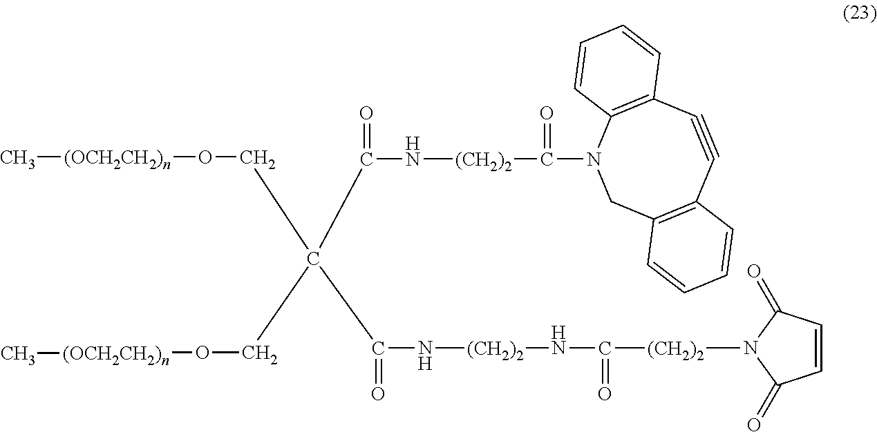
C[(OCH2CH2)n]OCC(CO[(OCH2CH2)n]C)(C(N[(CH2)2]C(N1CC2=C(C#CC3=C1C=CC=C3)C=CC=C2)=O)=O)C(=O)N[(CH2)2]NC([(CH2)2]N1C(=O)C=CC1=O)=O
